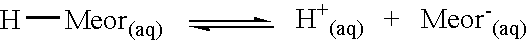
[Meor(aq)][H]
